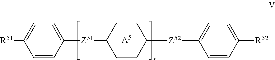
C1=CC([Z51]C2CCC([Z52]C3=CC=C([R52])C=C3)CC2)=CC=C1[R51].[A5]
